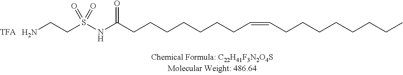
NCCS(NC(CCCCCCCC=CCCCCCCCC)=O)(=O)=O
